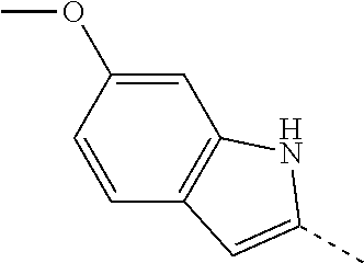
C1=CC(OC)=CC2=C1C=C(C)N2
